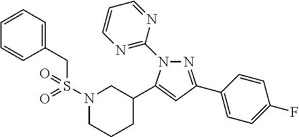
N1=C(C2=CC=C(F)C=C2)C=C(C2CN(S(=O)(CC3=CC=CC=C3)=O)CCC2)N1C1=NC=CC=N1
